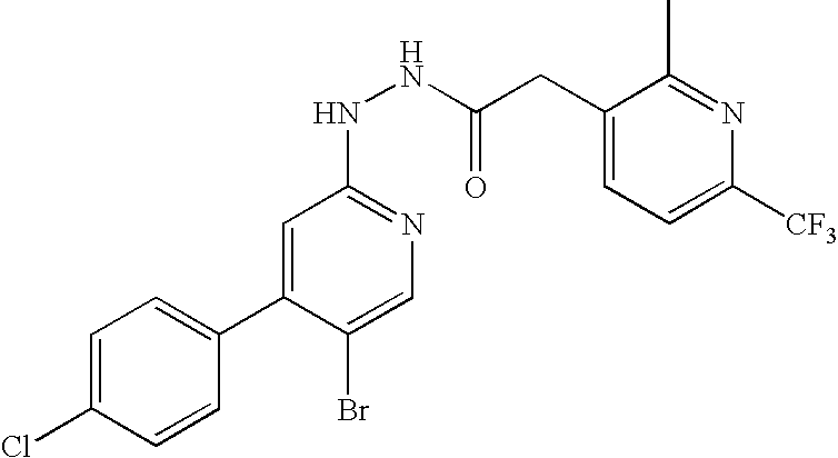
C1=C(Cl)C=CC(C2=CC(NNC(CC3=CC=C([CF3])N=C3C)=O)=NC=C2Br)=C1
